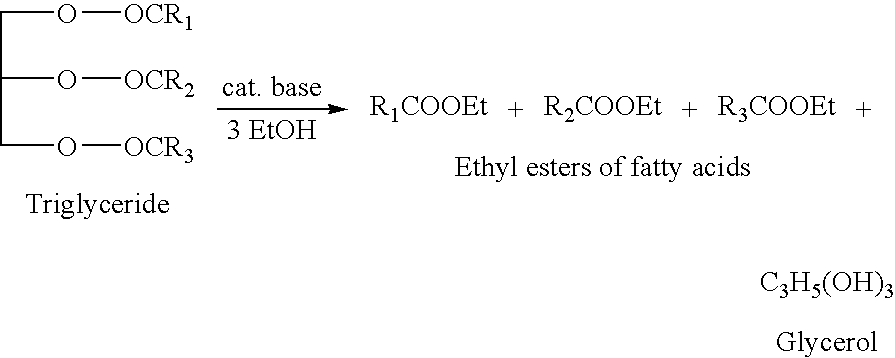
[C3H5(OH)3].C(C(O[OCR2])CO[OCR3])O[OCR1]
